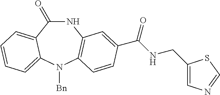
C1(=O)NC2=C(N([Bn])C3=CC=CC=C13)C=CC(C(NCC1=CN=CS1)=O)=C2
